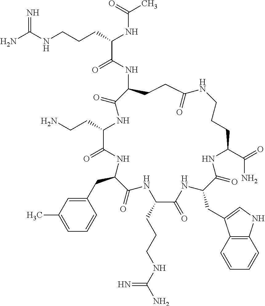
NC(NCCCC(NC(C)=O)C(=O)NC1CCC(=O)NCCCC(C(=O)N)NC(=O)C(CC2=CNC3=C2C=CC=C3)NC(=O)C(CCCNC(N)=N)NC(=O)C(CC2=CC(C)=CC=C2)NC(=O)C(CCN)NC1=O)=N
